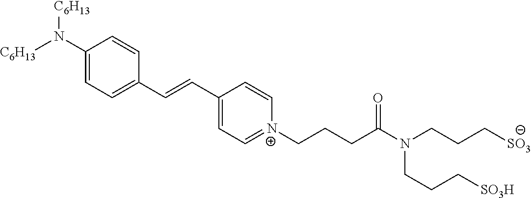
[C6H13]N(C1=CC=C(C=CC2=CC=[N+](CCCC(N(CCC[SO3])CCC[SO3H])=O)C=C2)C=C1)[C6H13]
